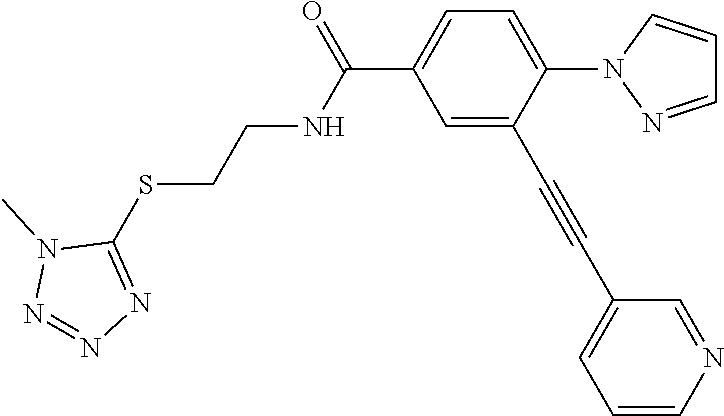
C1(SCCNC(C2=CC=C(N3N=CC=C3)C(C#CC3=CC=CN=C3)=C2)=O)=NN=NN1C
